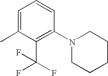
C1=C(C)C(C(F)(F)F)=C(N2CCCCC2)C=C1
